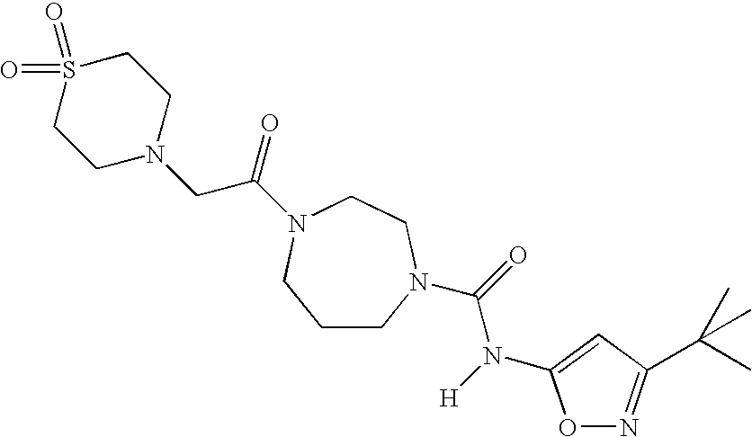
C1CN(C(=O)N(C2=CC(C(C)(C)C)=NO2)[H])CCN(C(=O)CN2CCS(=O)(=O)CC2)C1
